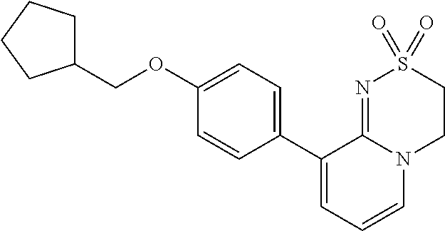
C1(C2=CC=CN3C2=NS(=O)(=O)CC3)=CC=C(OCC2CCCC2)C=C1
